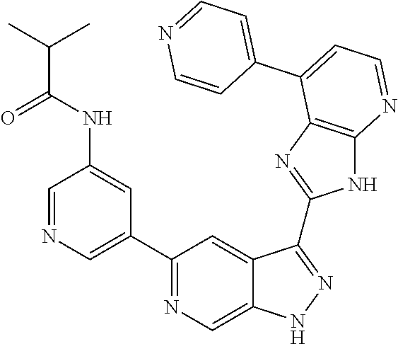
C1=NC=C(C2=NC=C3C(=C2)C(C2=NC4=C(N2)N=CC=C4C2=CC=NC=C2)=NN3)C=C1NC(C(C)C)=O
